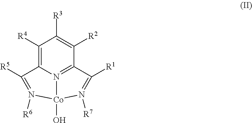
C1([R4])=C2N3=C(C([R2])=C1[R3])C([R1])=N([R7])[Co]3(O)N([R6])=C2[R5]
